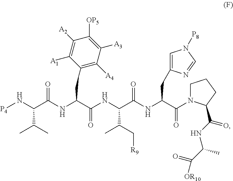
C(NC(C(=O)N1CCCC1C(=O)NC(C)C(=O)[OR10])CC1=CN([P8])C=N1)(C(NC(=O)C(NC(=O)C(N[P4])C(C)C)CC1=C([A4])C([A3])=C([OP5])C([A2])=C1[A1])C(C[R9])C)=O
